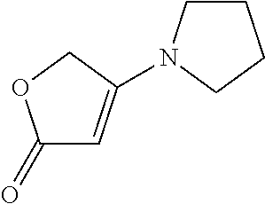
C1(=O)C=C(N2CCCC2)CO1
